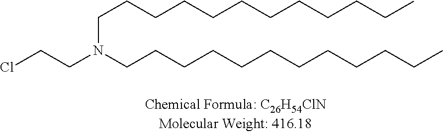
C(CCCCCCCCC)CCN(CCCCCCCCCCCC)CCCl
